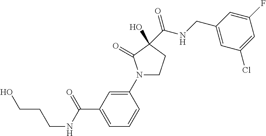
N1(C2=CC(C(=O)NCCCO)=CC=C2)CCC(O)(C(=O)NCC2=CC(Cl)=CC(F)=C2)C1=O
